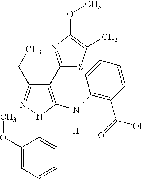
C1(C2=NC(OC)=C(C)S2)=C(N(C2=C(C(=O)O)C=CC=C2)[H])N(C2=CC=CC=C2OC)N=C1CC
